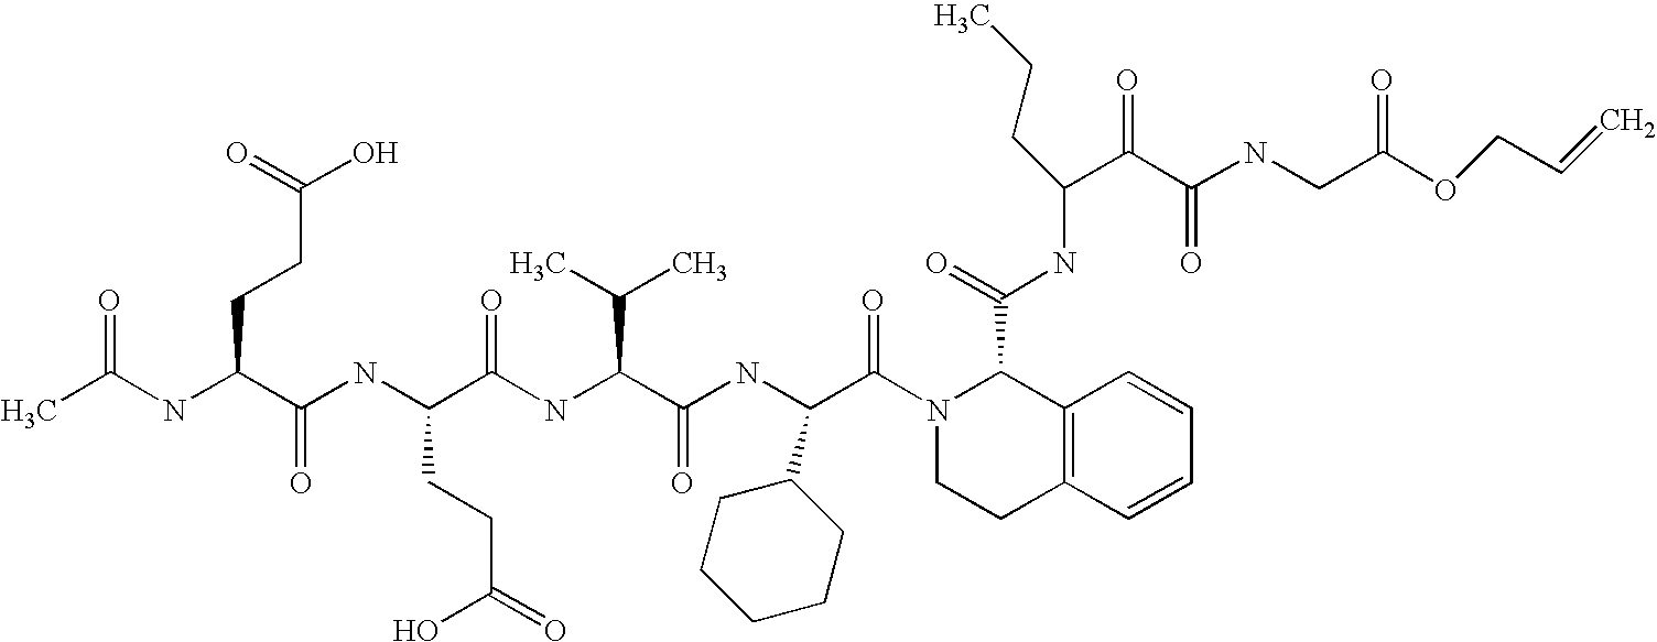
CC(NC(C(NC(C(NC(C(NC(C(N1C(C(NC(C(C(NCC(OCC=C)=O)=O)=O)CCC)=O)C2=C(CC1)C=CC=C2)=O)C1CCCCC1)=O)C(C)C)=O)CCC(=O)O)=O)CCC(O)=O)=O
